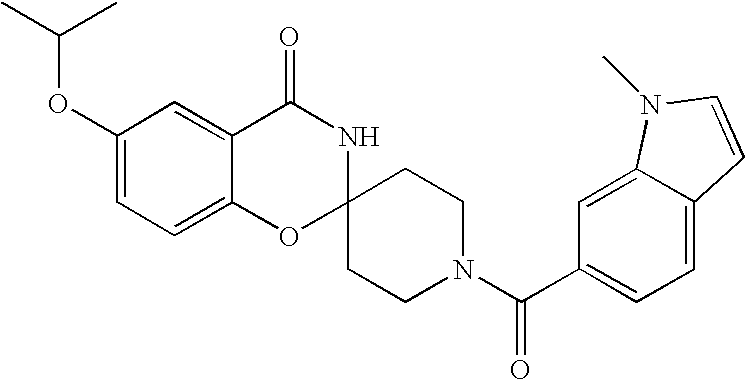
C1(OC(C)C)=CC=C2C(=C1)C(=O)NC1(O2)CCN(C(C2=CC=C3C(=C2)N(C)C=C3)=O)CC1
